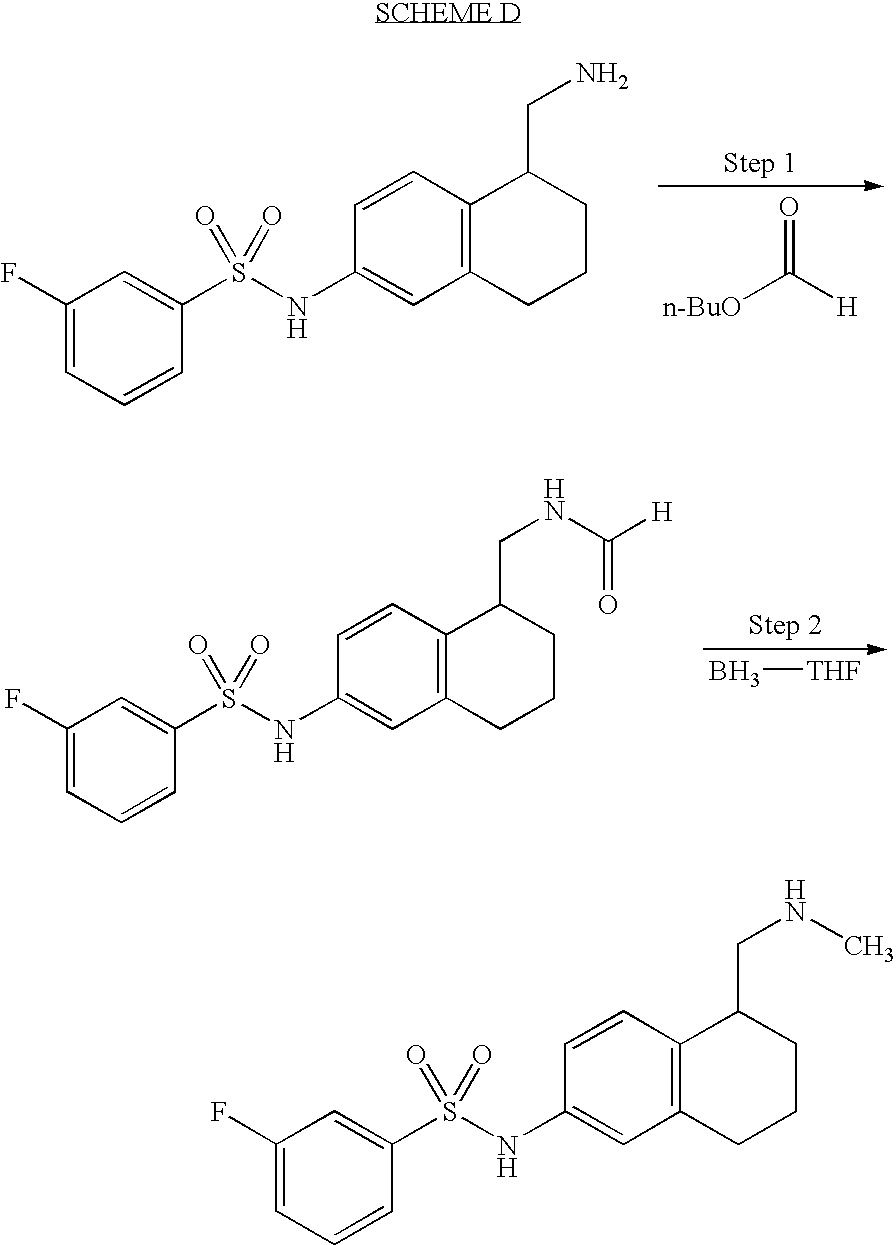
[n-BuO]C([H])=O.C1(F)=CC=CC(S(NC2=CC3=C(C=C2)C(CN)CCC3)(=O)=O)=C1.B[THF].C1(F)=CC=CC(S(NC2=CC3=C(C=C2)C(CNC([H])=O)CCC3)(=O)=O)=C1.C1(F)=CC=CC(S(NC2=CC3=C(C=C2)C(CNC)CCC3)(=O)=O)=C1
